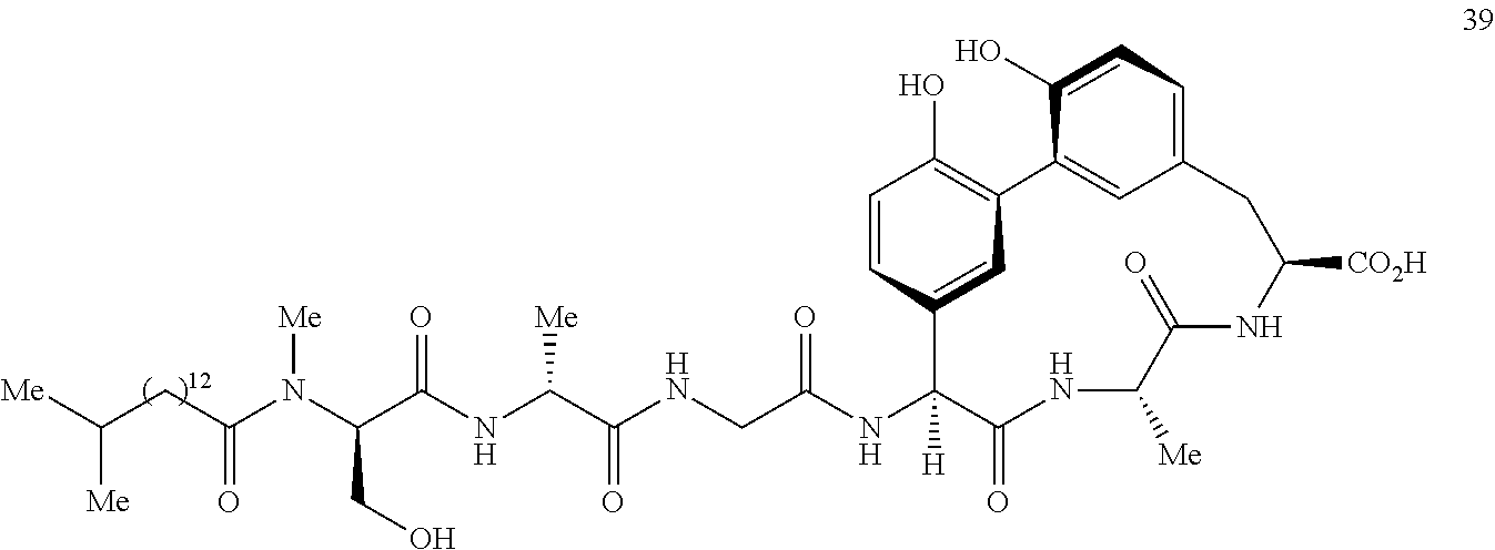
[Me]N(C(C(NC([Me])C(=O)NCC(NC1([H])C(=O)NC([Me])C(=O)NC([CO2H])CC2=CC=C(O)C(=C2)C2=C(O)C=CC1=C2)=O)=O)CO)C(=O)CC([Me])[Me]
